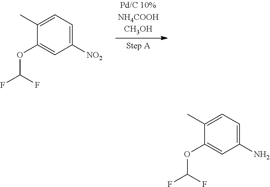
C1([NO2])=CC=C(C)C(OC(F)F)=C1.C1(N)=CC=C(C)C(OC(F)F)=C1
